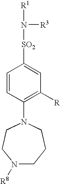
N1([R8])CCCN(C2=C([R])C=C([SO2]N([R3])[R1])C=C2)CC1
